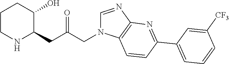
C1CNC(CC(CN2C=NC3=C2C=CC(C2=CC=CC([CF3])=C2)=N3)=O)C(O)C1
